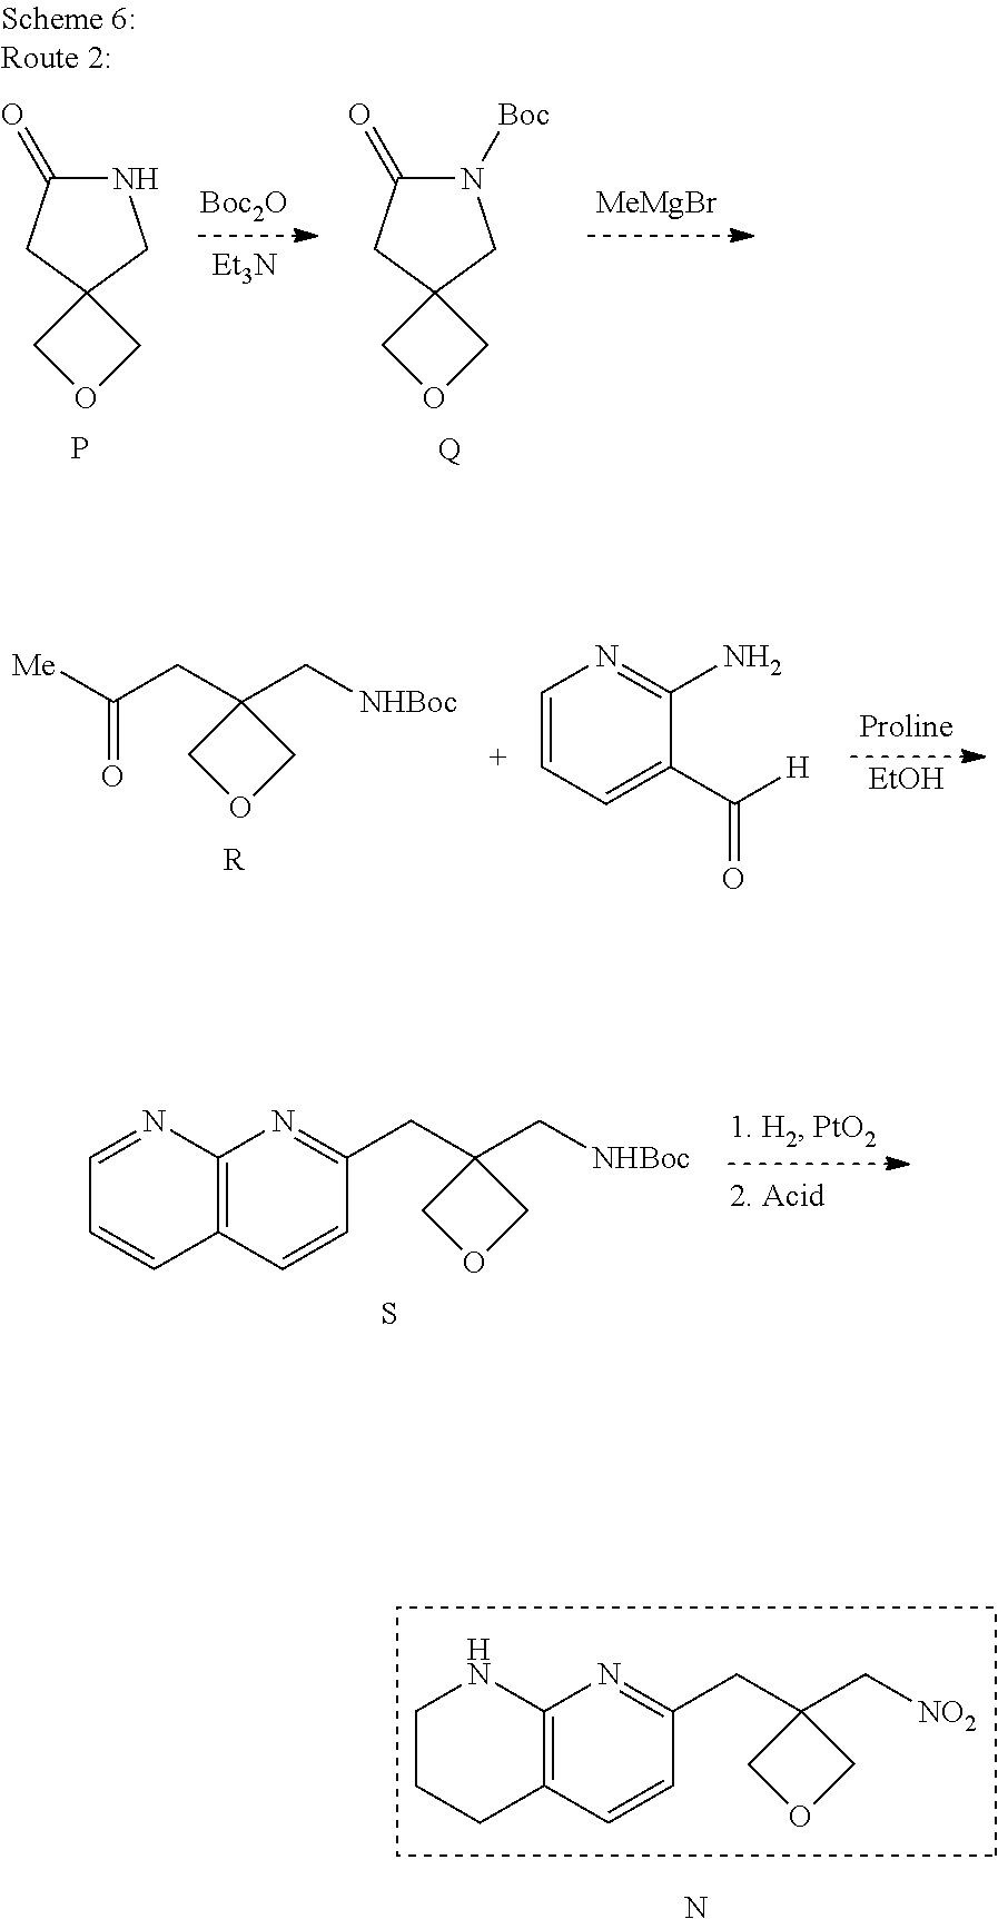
C1(CC2(C[NO2])COC2)=NC2=C(C=C1)CCCN2.N.[MeMgBr].N1([Boc])C(=O)CC2(C1)COC2.[Q].N1C(=O)CC2(C1)COC2.P.[Boc2O].[Et3N].[EtOH].[Me]C(CC1(C[NHBoc])COC1)=O.[R].C1=CC=C(C(=O)[H])C(N)=N1.C1(CC2(C[NHBoc])COC2)=NC2=C(C=C1)C=CC=N2.S
